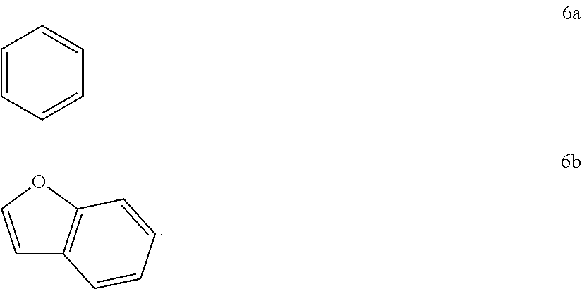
C1=COC2=C1C=CC=C2.C1=CC=CC=C1
